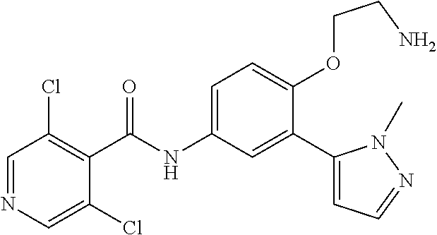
C1=NC=C(Cl)C(C(=O)NC2=CC=C(OCCN)C(C3=CC=NN3C)=C2)=C1Cl
